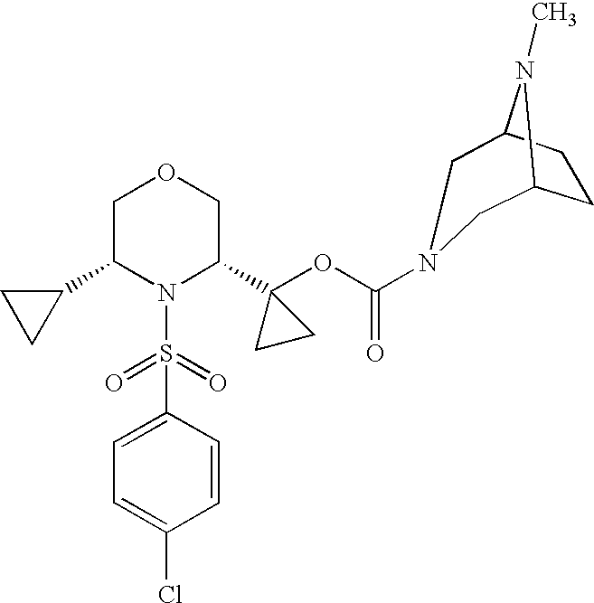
C1(C2N(S(=O)(=O)C3=CC=C(Cl)C=C3)C(C3(OC(=O)N4CC5CCC(N5C)C4)CC3)COC2)CC1
